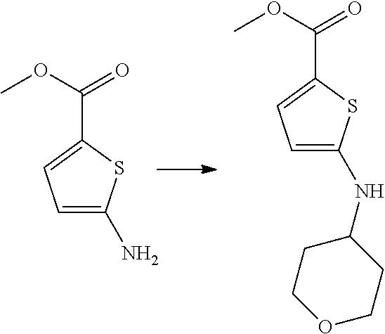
O1CCC(NC2=CC=C(C(=O)OC)S2)CC1.C1=C(N)SC(C(=O)OC)=C1
